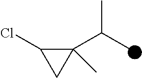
C1(C(C)C)(C)C(Cl)C1
